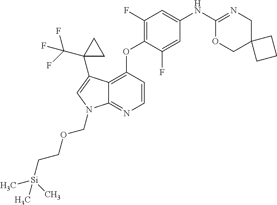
C1(F)=C(OC2=C3C(=NC=C2)N(COCC[Si](C)(C)C)C=C3C2(C(F)(F)F)CC2)C(F)=CC(NC2=NCC3(CO2)CCC3)=C1
